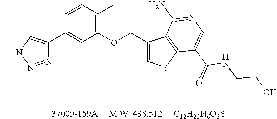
N1=NN(C)C=C1C1=CC(OCC2=CSC3=C2C(N)=NC=C3C(=O)NCCO)=C(C)C=C1
